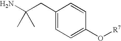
C1(CC(N)(C)C)=CC=C(O[R7])C=C1
